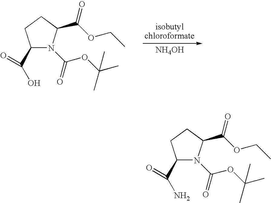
C1(C(O)=O)CCC(C(OCC)=O)N1C(OC(C)(C)C)=O.[NH4OH].C1(C(N)=O)CCC(C(OCC)=O)N1C(OC(C)(C)C)=O
